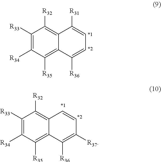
C1([R33])=C([R34])C([R35])=C2C(=C1[R32])C([R31])=CC=C2[R36].C1([R33])=C([R34])C([R35])=C2C(=C1[R32])C=CC([R37])=C2[R36]
